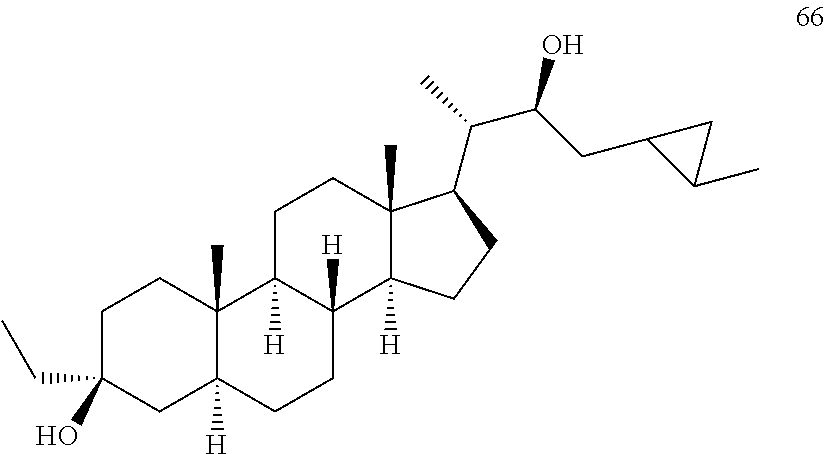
C1C(CC)(O)CC2([H])C(C)(C1)C1([H])C([H])(CC2)C2([H])C(C)(CC1)C(C(C)C(CC1C(C)C1)O)CC2
